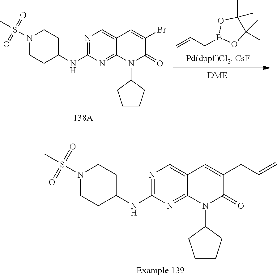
N1=C(NC2CCN(S(C)(=O)=O)CC2)N=C2C(=C1)C=C(Br)C(=O)N2C1CCCC1.C=CCB1OC(C)(C)C(C)(C)O1.N1=C(NC2CCN(S(C)(=O)=O)CC2)N=C2C(=C1)C=C(CC=C)C(=O)N2C1CCCC1
